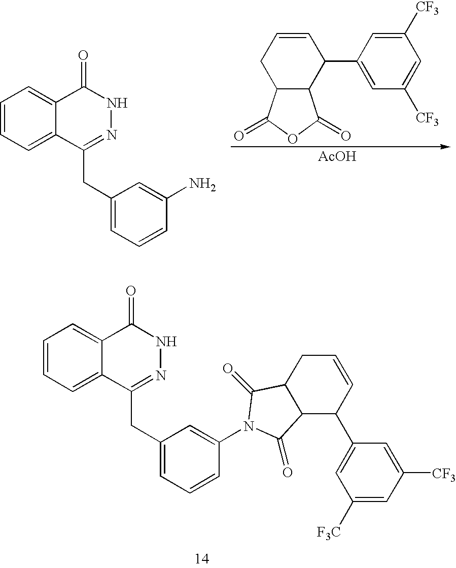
C1=CC=C2C(=C1)C(=O)NN=C2CC1=CC=CC(N)=C1.C12C(C(=O)OC1=O)CC=CC2C1=CC([CF3])=CC([CF3])=C1.[AcOH].C1=CC=C2C(=C1)C(=O)NN=C2CC1=CC=CC(N2C(=O)C3C(C(C4=CC([F3C])=CC([CF3])=C4)C=CC3)C2=O)=C1
